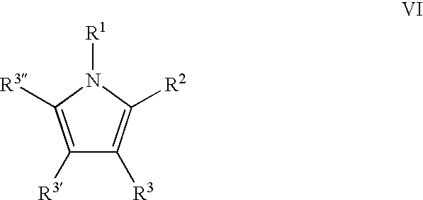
C1([R3])=C([R3])N([R1])C([R2])=C1[R3]
